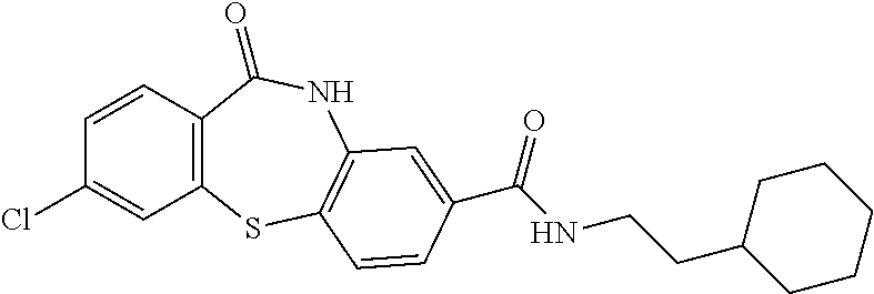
C1=CC2=C(C=C1Cl)SC1=C(NC2=O)C=C(C(NCCC2CCCCC2)=O)C=C1
